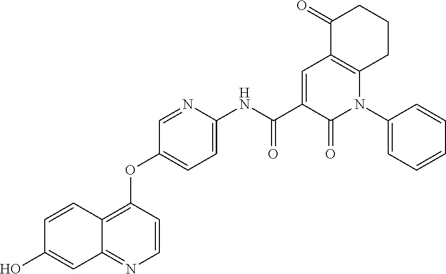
OC1=CC2=NC=CC(OC3=CC=C(NC(C4=CC5=C(N(C6=CC=CC=C6)C4=O)CCCC5=O)=O)N=C3)=C2C=C1
